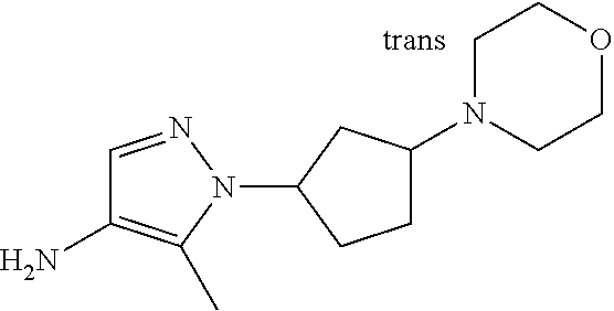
C1=NN(C2CCC(N3CCOCC3)C2)C(C)=C1N
